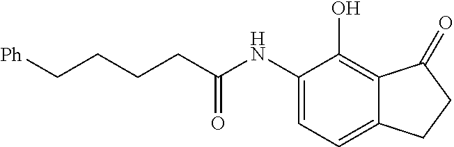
C1(NC(CCCC[Ph])=O)=CC=C2C(=C1O)C(=O)CC2
